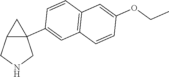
C12C(C3=CC4=C(C=C3)C=C(OCC)C=C4)(CNC1)C2
